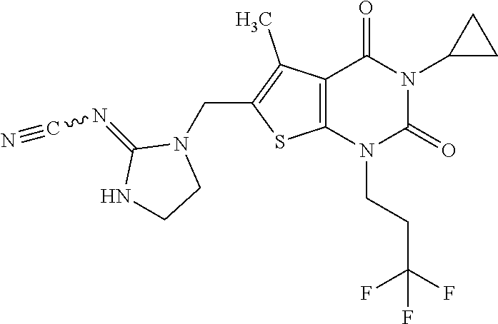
C12=C(N(CCC(F)(F)F)C(=O)N(C3CC3)C1=O)SC(CN1CCNC1=NC#N)=C2C
